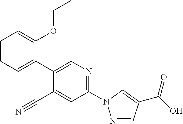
C1=CC=C(OCC)C(C2=CN=C(N3N=CC(C(=O)O)=C3)C=C2C#N)=C1
